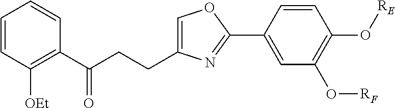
C1=CC([OEt])=C(C(CCC2=COC(C3=CC(O[RF])=C(O[RE])C=C3)=N2)=O)C=C1
